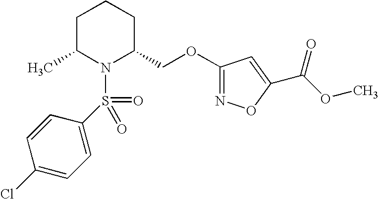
C1=C(S(=O)(N2C(COC3=NOC(C(OC)=O)=C3)CCCC2C)=O)C=CC(Cl)=C1
